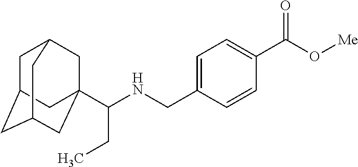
C(NCC1=CC=C(C(O[Me])=O)C=C1)(CC)C12CC3CC(CC(C1)C3)C2
